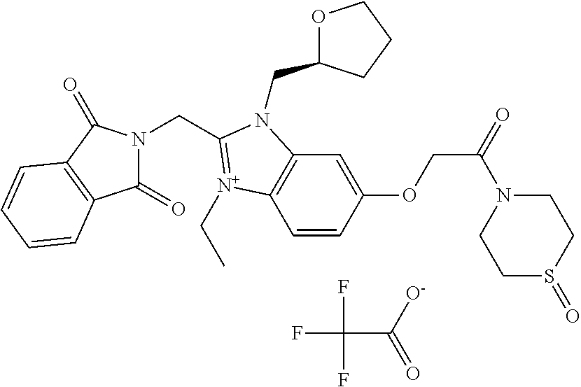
C1(=O)N(CC2=[N+](CC)C3=C(C=C(OCC(=O)N4CCS(=O)CC4)C=C3)N2CC2OCCC2)C(=O)C2=C1C=CC=C2.FC(F)(F)C([O-])=O
